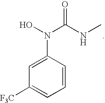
C1=C(N(O)C(NC)=O)C=CC=C1[F3C]
